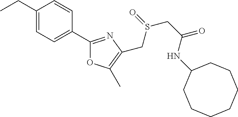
C1(CC)=CC=C(C2=NC(CS(=O)CC(=O)NC3CCCCCCC3)=C(C)O2)C=C1
